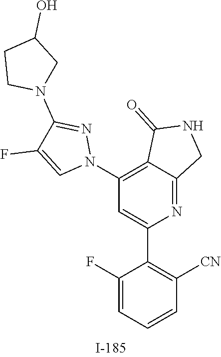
N1=C(N2CCC(O)C2)C(F)=CN1C1=C2C(=NC(C3=C([CN])C=CC=C3F)=C1)CNC2=O
